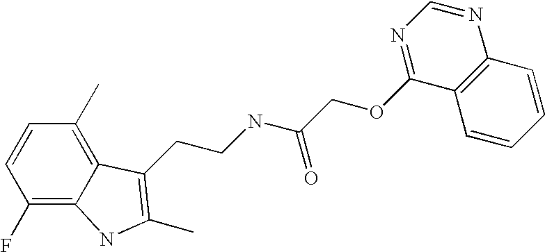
C1(F)=C2C(=C(C)C=C1)C(CCNC(COC1=NC=NC3=C1C=CC=C3)=O)=C(C)N2
